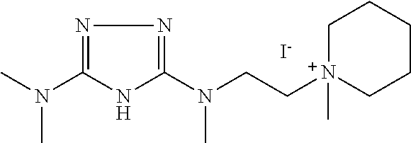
[I-].C1(N(C)C)=NN=C(N(CC[N+]2(C)CCCCC2)C)N1
